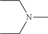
CCN(CC)C
